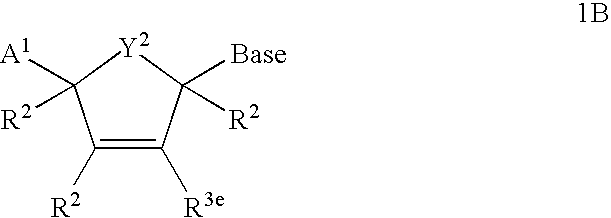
C1([R2])=C([R3e])C([Base])([R2])[Y2]C1([A1])[R2]
